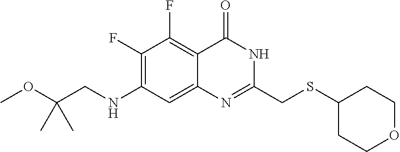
C1(F)=C(NCC(OC)(C)C)C=C2C(=C1F)C(=O)NC(CSC1CCOCC1)=N2
